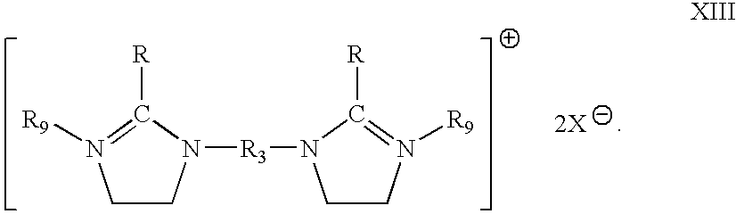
C1CN([R3]N2CCN([R9])=C2[R])C([R])=N1[R9]
